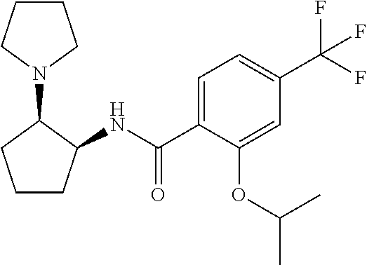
C1CC(NC(C2=CC=C(C(F)(F)F)C=C2OC(C)C)=O)C(N2CCCC2)C1
